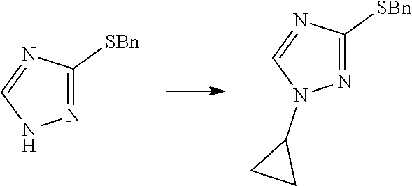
N1=C([SBn])N=CN1.N1=C([SBn])N=CN1C1CC1
